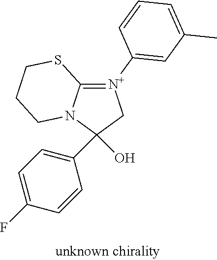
C1(C2=CC=C(F)C=C2)(O)C[N+](C2=CC(C)=CC=C2)=C2N1CCCS2
